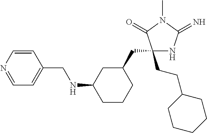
C1(CCC2CCCCC2)(CC2CC(NCC3=CC=NC=C3)CCC2)NC(=N)N(C)C1=O
